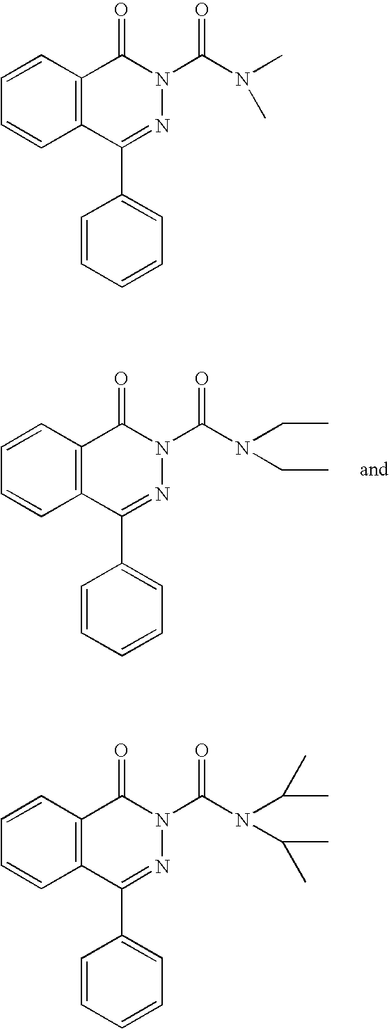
C12=C(C=CC=C1)C(=O)N(C(N(C)C)=O)N=C2C1=CC=CC=C1.C12=C(C=CC=C1)C(=O)N(C(N(C(C)C)C(C)C)=O)N=C2C1=CC=CC=C1.C12=C(C=CC=C1)C(=O)N(C(N(CC)CC)=O)N=C2C1=CC=CC=C1
